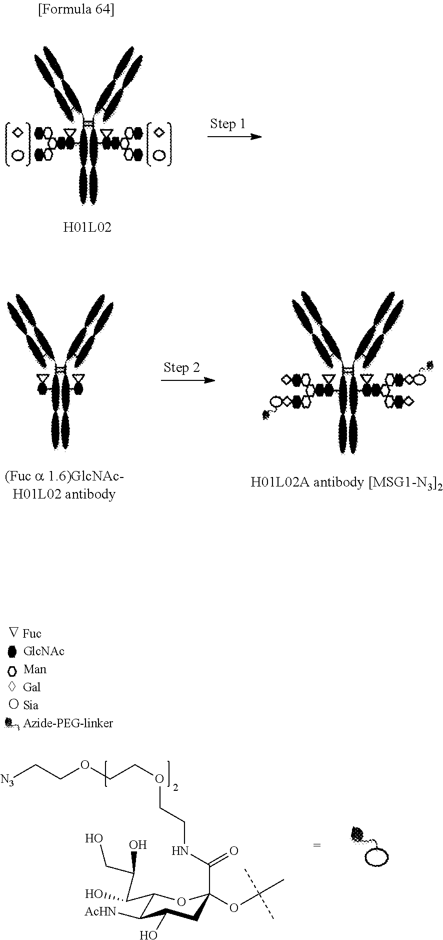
[N3]CCOCCOCCNC(=O)C1(OC(C)(C)C)CC(O)C([AcHN])C(C(O)C(O)CO)O1
